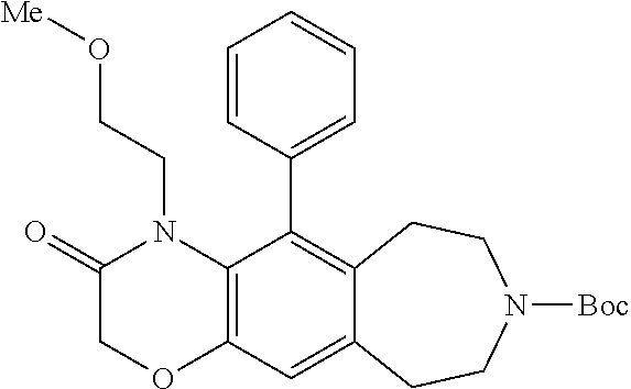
C12=C(C=C3C(=C1C1=CC=CC=C1)CCN([Boc])CC3)OCC(=O)N2CCO[Me]
